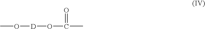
O([D]OC(C)=O)C
